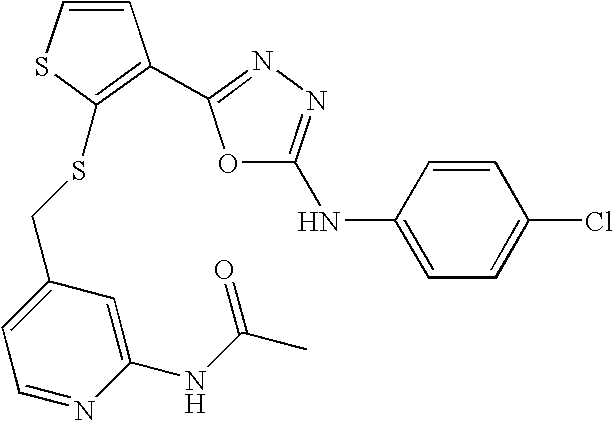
C1=C(Cl)C=CC(NC2=NN=C(C3=C(SCC4=CC=NC(NC(=O)C)=C4)SC=C3)O2)=C1
